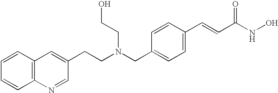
C1=CC2=C(C=C1)N=CC(CCN(CC1=CC=C(C=CC(NO)=O)C=C1)CCO)=C2
